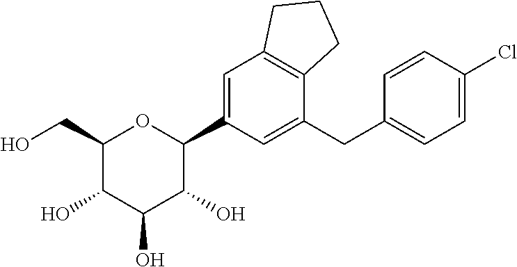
C1(CO)C(O)C(O)C(O)C(C2=CC3=C(C(CC4=CC=C(Cl)C=C4)=C2)CCC3)O1
